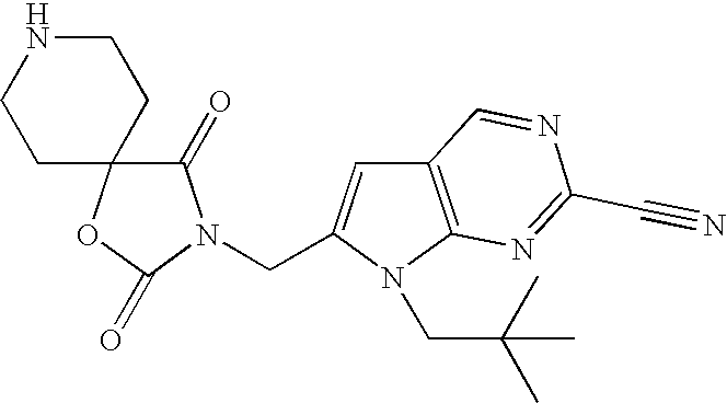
C(C1=CC2=C(N1CC(C)(C)C)N=C(C#N)N=C2)N1C(=O)C2(OC1=O)CCNCC2
